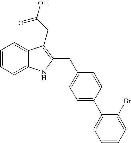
C1=CC=C2C(=C1)C(CC(=O)O)=C(CC1=CC=C(C3=CC=CC=C3Br)C=C1)N2
